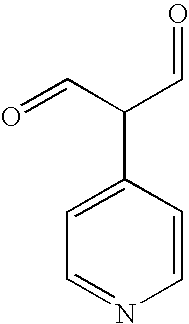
O=CC(C=O)C1=CC=NC=C1
